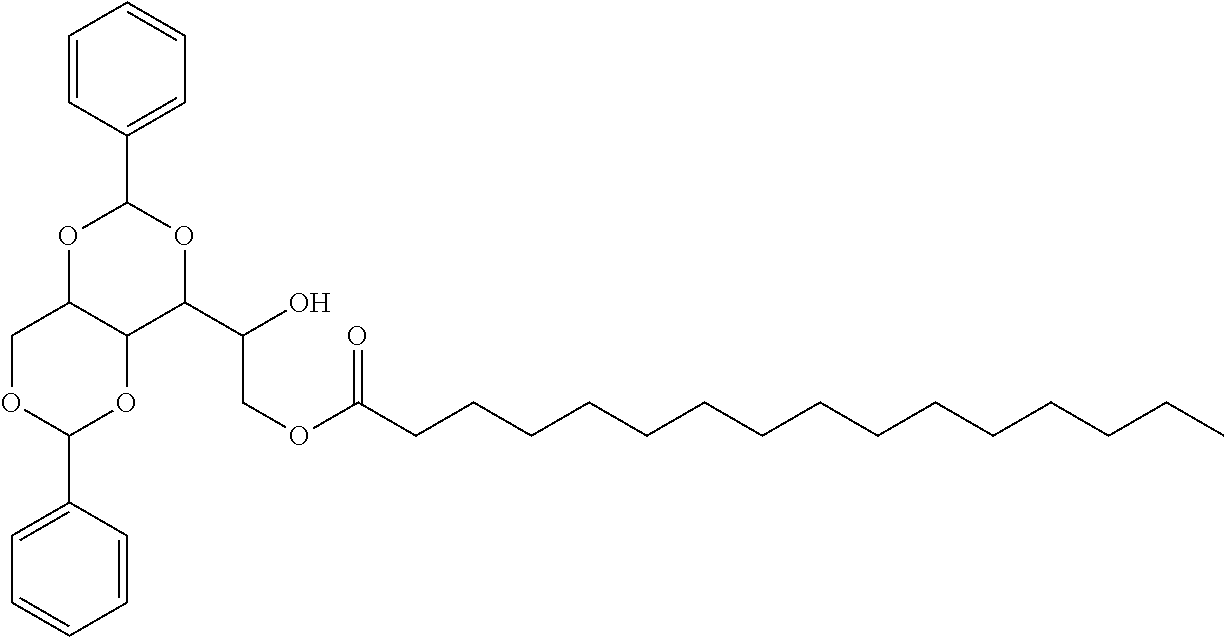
C1=CC(C2OC3C(C(C(COC(CCCCCCCCCCCCCCC)=O)O)O2)OC(C2=CC=CC=C2)OC3)=CC=C1
